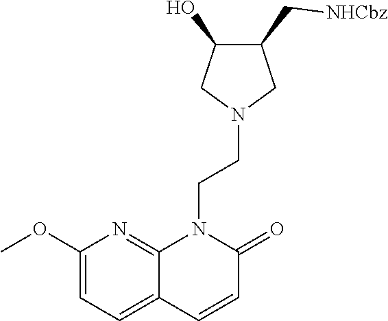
C1(OC)=CC=C2C(=N1)N(CCN1CC(C[NHCbz])C(O)C1)C(=O)C=C2
